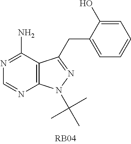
C12=C(C(N)=NC=N1)C(CC1=CC=CC=C1O)=NN2C(C)(C)C
